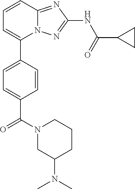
C1=CC2=NC(NC(=O)C3CC3)=NN2C(C2=CC=C(C(N3CC(N(C)C)CCC3)=O)C=C2)=C1
